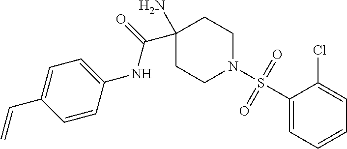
C=CC1=CC=C(NC(=O)C2(N)CCN(S(C3=CC=CC=C3Cl)(=O)=O)CC2)C=C1
